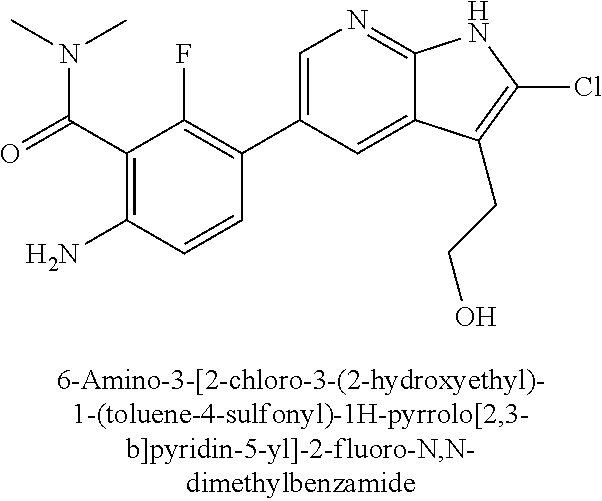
C(C1=C(N)C=CC(C2=CN=C3C(=C2)C(CCO)=C(Cl)N3)=C1F)(N(C)C)=O
